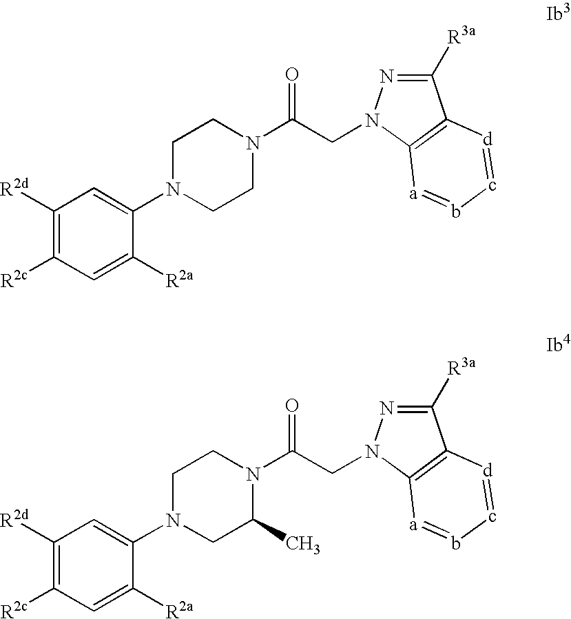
C1([R2d])=C([R2c])C=C([R2a])C(N2CC(C)N(C(CN3N=C([R3a])C4=C3[a]=b-c=[d]4)=O)CC2)=C1.C1([R2d])=C([R2c])C=C([R2a])C(N2CCN(C(CN3N=C([R3a])C4=C3[a]=b-c=[d]4)=O)CC2)=C1
